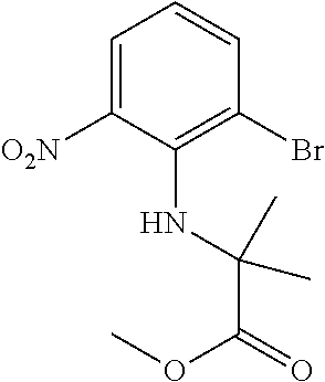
C1=C([O2N])C(NC(C)(C)C(=O)OC)=C(Br)C=C1
